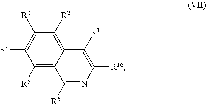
C1([R5])=C2C(=C([R2])C([R3])=C1[R4])C([R1])=C([R16])N=C2[R6]
